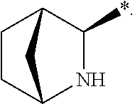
C1(*)C2CCC(N1)C2
